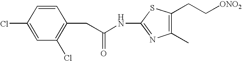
N(C1=NC(C)=C(CC[ONO2])S1)C(CC1=C(Cl)C=C(Cl)C=C1)=O
